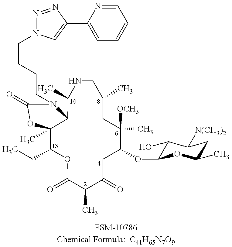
C12(C)C(CC)OC(=O)C(C)C(=O)CC(OC3C(O)C([N(CH3)2])CC(C)O3)C(C)([OCH3])CC(C)CNC(C)C1N(CCCCN1N=NC(C3=CC=CC=N3)=C1)C(=O)O2.[FSM-10786Chemical Formula:  C41H65N7O9]
